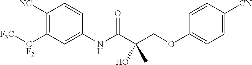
[F3C][CF2]C1=C([NC])C=CC(NC(=O)C(COC2=CC=C([CN])C=C2)(O)C)=C1
